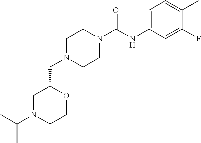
C1N(CC2CN(C(C)C)CCO2)CCN(C(NC2=CC=C(C)C(F)=C2)=O)C1
